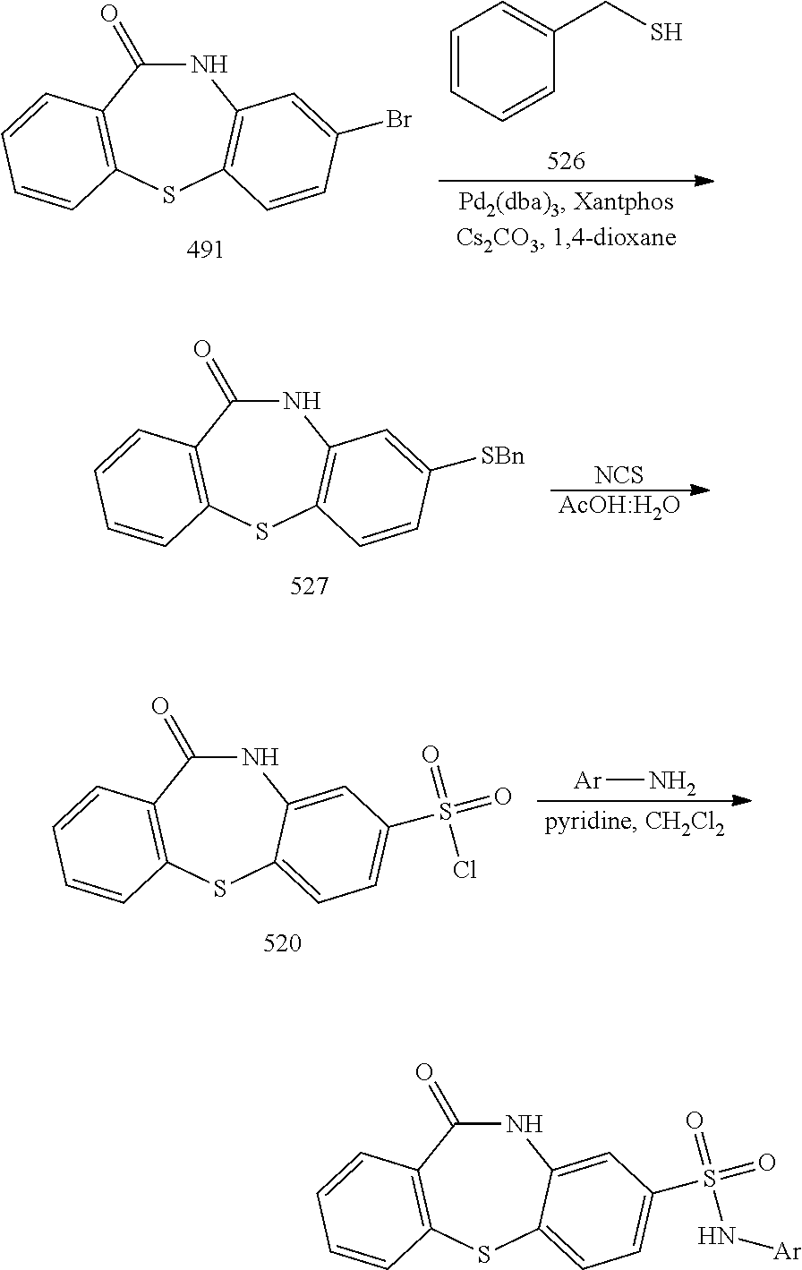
N1C(=O)C2=C(SC3=CC=C(S(=O)(=O)N[Ar])C=C13)C=CC=C2.N1C(=O)C2=C(SC3=C1C=C(Br)C=C3)C=CC=C2.C1=CC=CC(CS)=C1.N1C(=O)C2=C(SC3=C1C=C([SBn])C=C3)C=CC=C2.[NCS].[AcOH:H2O].N1C(=O)C2=C(SC3=CC=C(S(=O)(=O)Cl)C=C13)C=CC=C2.[Ar]N
